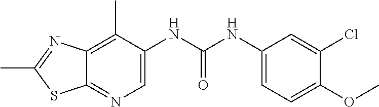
C12=C(C)C(NC(NC3=CC=C(OC)C(Cl)=C3)=O)=CN=C1SC(C)=N2
